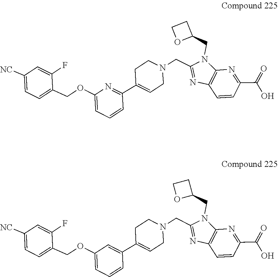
C1=C(F)C(COC2=CC=CC(C3=CCN(CC4=NC5=C(N=C(C(=O)O)C=C5)N4CC4CCO4)CC3)=N2)=CC=C1[NC].C1([NC])=CC=C(COC2=CC=CC(C3=CCN(CC4=NC5=C(N=C(C(=O)O)C=C5)N4CC4OCC4)CC3)=C2)C(F)=C1
